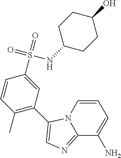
C1(C)=C(C2=CN=C3C(N)=CC=CN32)C=C(S(=O)(=O)NC2CCC(O)CC2)C=C1
